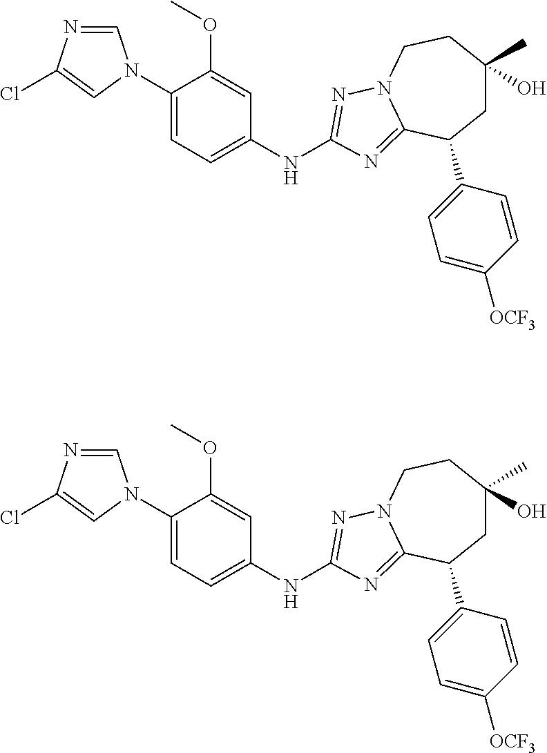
C1=NC(Cl)=CN1C1=CC=C(NC2=NN3CCC(O)(C)CC(C4=CC=C([OCF3])C=C4)C3=N2)C=C1OC.C1=NC(Cl)=CN1C1=CC=C(NC2=NN3CCC(O)(C)CC(C4=CC=C([OCF3])C=C4)C3=N2)C=C1OC
